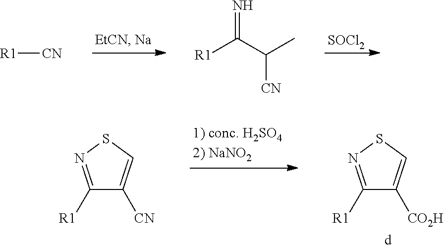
[SOCl2].[R1][CN].N=C(C(C)[CN])[R1].C1([R1])=NSC=C1[CN].C1([R1])=NSC=C1[CO2H]
